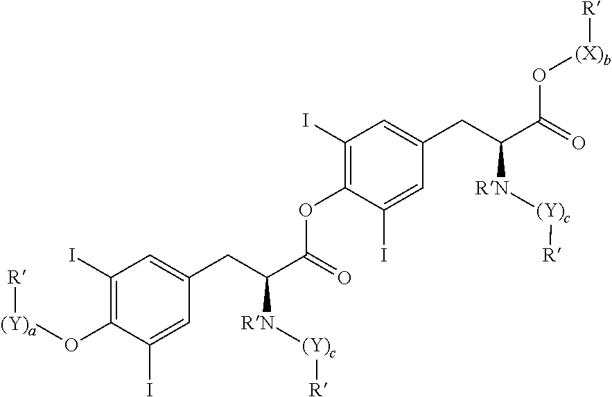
C1(I)=C(O[(Y)a][R])C(I)=CC(CC(C(=O)OC2=C(I)C=C(CC(C(O[(X)b][R])=O)[RN][(Y)c][R])C=C2I)[RN][(Y)c][R])=C1
